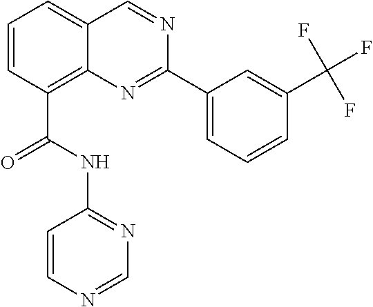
C1=CC(C(NC2=NC=NC=C2)=O)=C2C(=C1)C=NC(C1=CC=CC(C(F)(F)F)=C1)=N2
